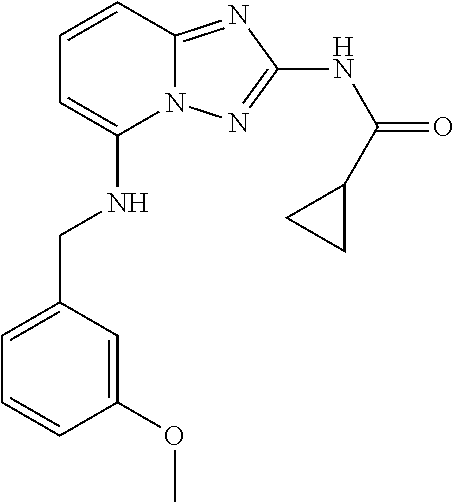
C(C1=CC=CC(OC)=C1)NC1=CC=CC2=NC(NC(=O)C3CC3)=NN12
